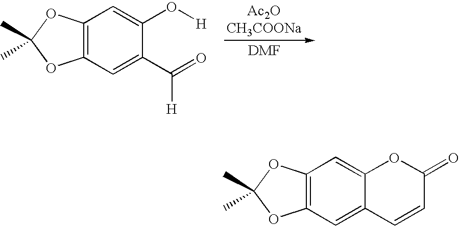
C12=C(C=C(C(=O)[H])C(O[H])=C1)OC(C)(C)O2.C12=C(C=C3C(=C1)OC(=O)C=C3)OC(C)(C)O2
